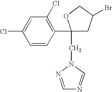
ClC1=CC(Cl)=C(C2(CN3C=NC=N3)CC(Br)CO2)C=C1
